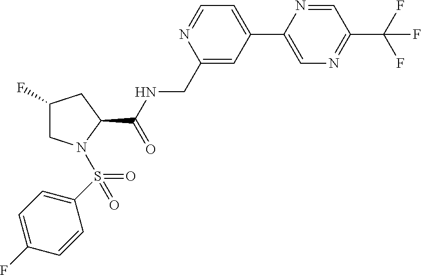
C1=NC(C2=CC=NC(CNC(C3CC(F)CN3S(=O)(C3=CC=C(F)C=C3)=O)=O)=C2)=CN=C1C(F)(F)F
